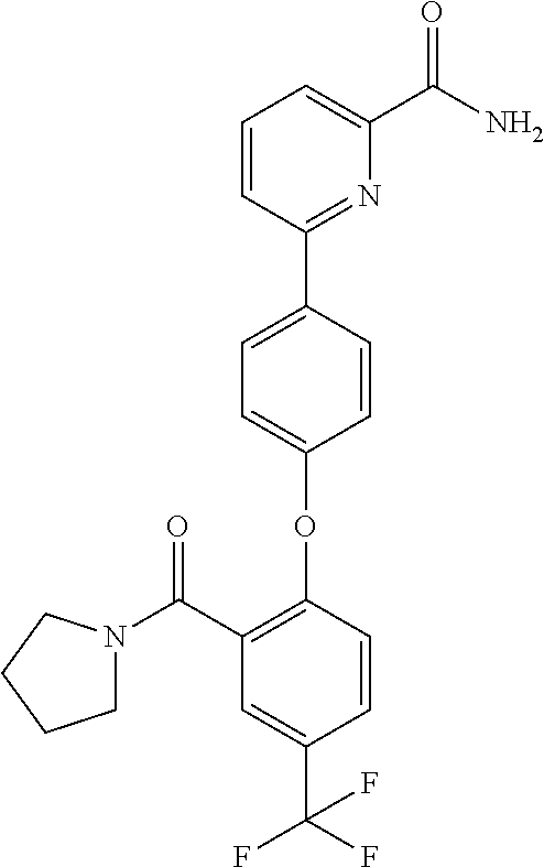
C1=CC(C2=NC(C(N)=O)=CC=C2)=CC=C1OC1=C(C(=O)N2CCCC2)C=C(C(F)(F)F)C=C1
